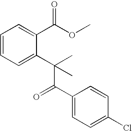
C1=CC=C(C(C(C2=CC=C(Cl)C=C2)=O)(C)C)C(C(OC)=O)=C1
